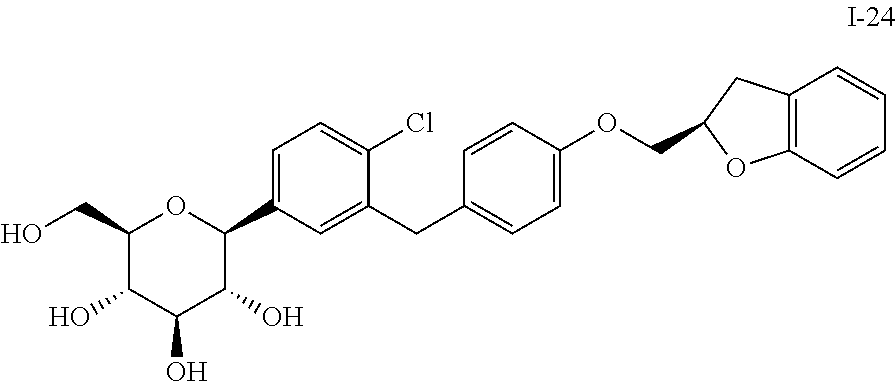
C1(CO)C(O)C(O)C(O)C(C2=CC=C(Cl)C(CC3=CC=C(OCC4CC5=C(C=CC=C5)O4)C=C3)=C2)O1
